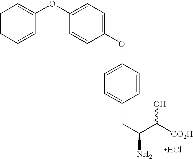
C1=CC=CC(OC2=CC=C(OC3=CC=C(CC(N)C([CO2H])O)C=C3)C=C2)=C1.Cl
